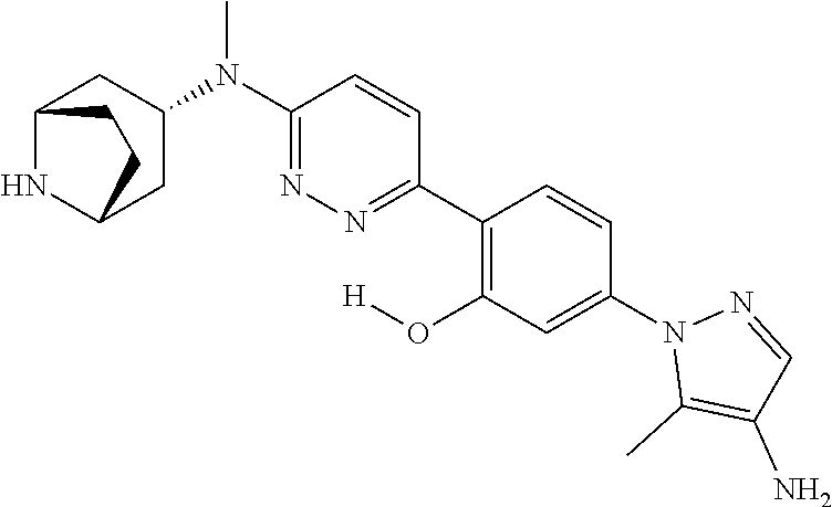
N1(C2=CC(O[H])=C(C3=NN=C(N(C)C4CC5NC(C4)CC5)C=C3)C=C2)C(C)=C(N)C=N1
